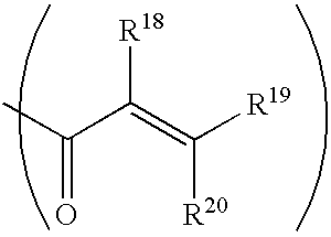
C(=O)(C(=C([R20])[R19])[R18])C
